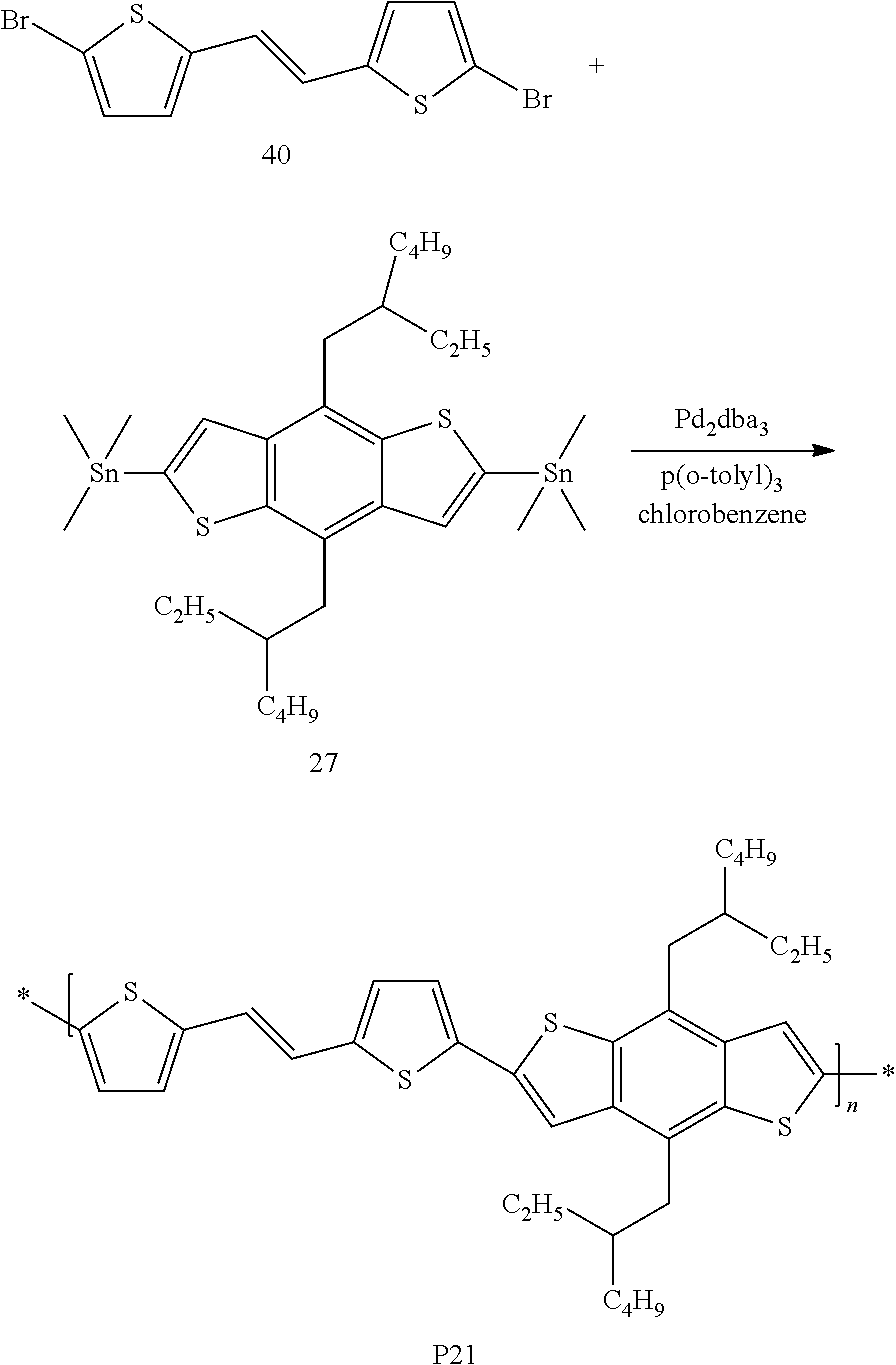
C1=C(Br)SC(C=CC2=CC=C(Br)S2)=C1.C12=C(C(CC([C2H5])[C4H9])=C3C(=C1CC([C2H5])[C4H9])SC([Sn](C)(C)C)=C3)SC([Sn](C)(C)C)=C2.C12=C(C(CC([C2H5])[C4H9])=C3C(=C1CC([C2H5])[C4H9])C=C(*)S3)C=C(C1=CC=C(C=CC3=CC=C(*)S3)S1)S2.[P21]
